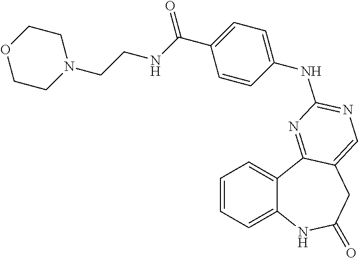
C1=CC=C2C(=C1)C1=NC(NC3=CC=C(C(=O)NCCN4CCOCC4)C=C3)=NC=C1CC(=O)N2
